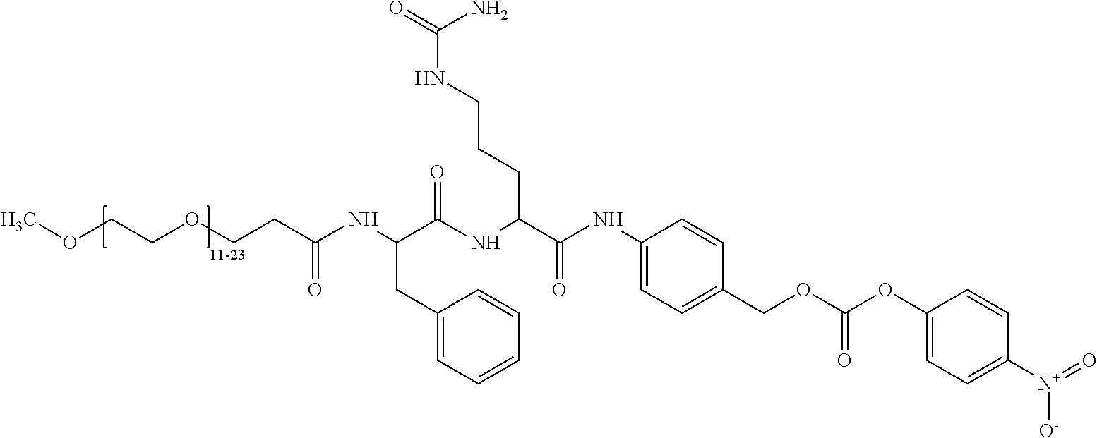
COCCOCCC(NC(C(NC(C(NC1=CC=C(COC(OC2=CC=C([N+](=O)[O-])C=C2)=O)C=C1)=O)CCCNC(=O)N)=O)CC1=CC=CC=C1)=O
